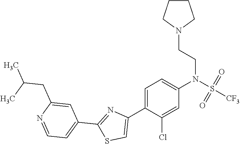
C1=C(Cl)C(C2=CSC(C3=CC=NC(CC(C)C)=C3)=N2)=CC=C1N(S(=O)(=O)[CF3])CCN1CCCC1
